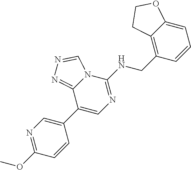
O(C)C1=NC=C(C2=CN=C(NCC3=C4C(=CC=C3)OCC4)N3C2=NN=C3)C=C1
